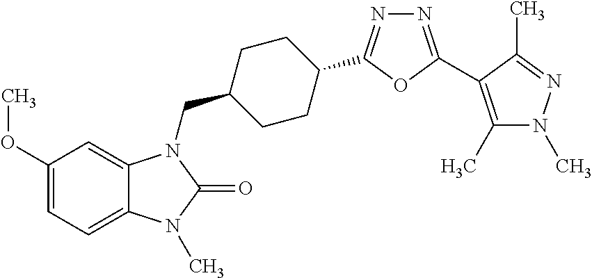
C1(OC)=CC=C2C(=C1)N(CC1CCC(C3=NN=C(C4=C(C)N(C)N=C4C)O3)CC1)C(=O)N2C
